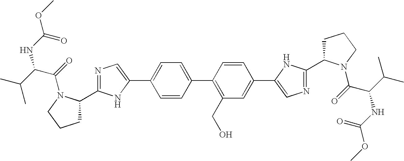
C1C(C2=NC=C(C3=CC=C(C4=C(CO)C=C(C5=CN=C(C6CCCN6C(=O)C(C(C)C)NC(=O)OC)N5)C=C4)C=C3)N2)N(C(=O)C(C(C)C)NC(OC)=O)CC1
